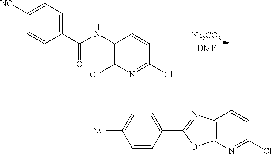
C1(NC(C2=CC=C([NC])C=C2)=O)=C(Cl)N=C(Cl)C=C1.[Na2CO3].[DMF].C12=C(N=C(Cl)C=C1)OC(C1=CC=C([NC])C=C1)=N2
